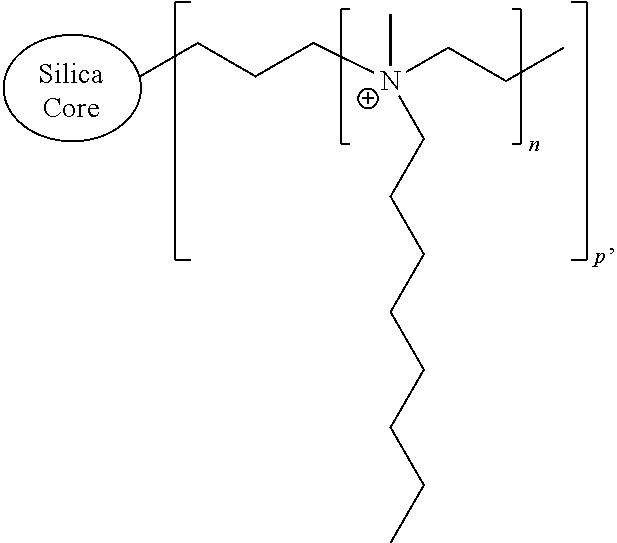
CCCC[N+](CCC)(C)CCCCCCCC
